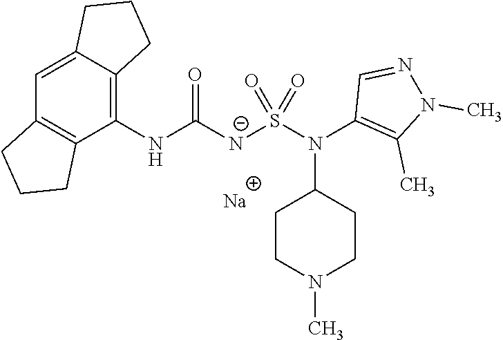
C1(NC([N-]S(N(C2=C(C)N(C)N=C2)C2CCN(C)CC2)(=O)=O)=O)=C2C(=CC3=C1CCC3)CCC2.[Na]
